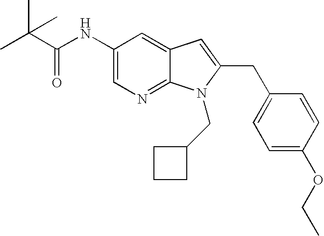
C1(NC(C(C)(C)C)=O)=CN=C2C(=C1)C=C(CC1=CC=C(OCC)C=C1)N2CC1CCC1
